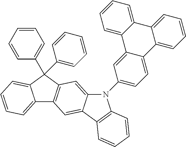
C12=CC=CC=C1C(C1=CC=CC=C1)(C1=CC=CC=C1)C1=C2C=C2C(=C1)N(C1=CC=C3C(=C1)C1=CC=CC=C1C1=CC=CC=C31)C1=C2C=CC=C1
